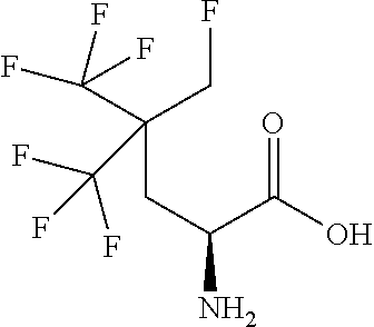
C(CC(C(=O)O)N)(CF)(C(F)(F)F)C(F)(F)F
